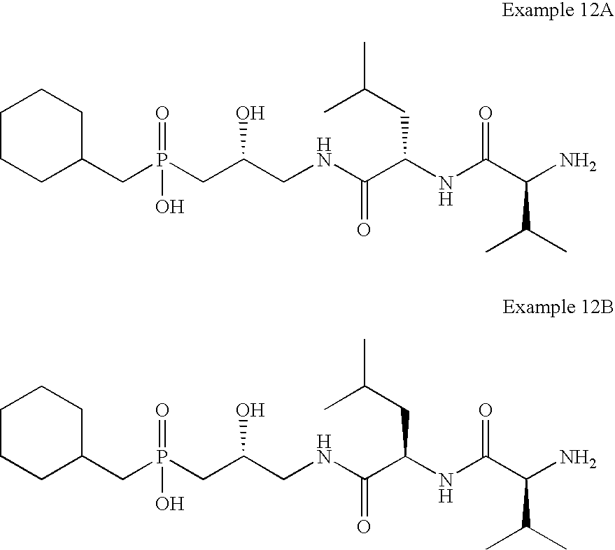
C1CCC(CP(CC(CNC(C(NC(C(N)C(C)C)=O)CC(C)C)=O)O)(=O)O)CC1.C1CCC(CP(CC(CNC(C(NC(C(N)C(C)C)=O)CC(C)C)=O)O)(=O)O)CC1
